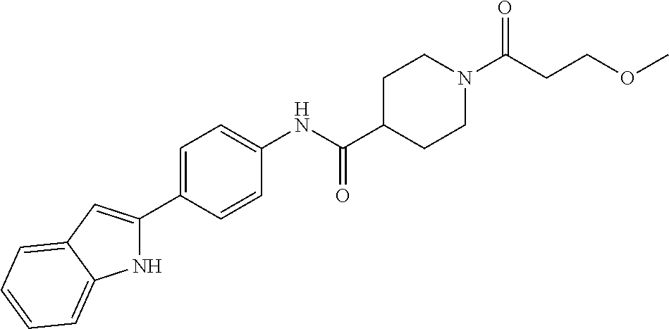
C(COC)C(N1CCC(C(NC2=CC=C(C3=CC4=CC=CC=C4N3)C=C2)=O)CC1)=O
